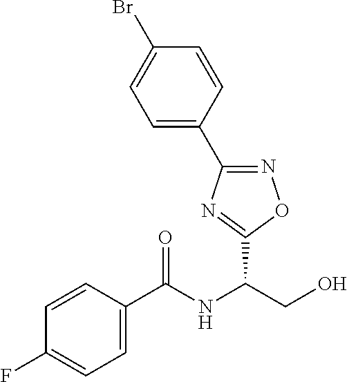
C1(C2=NOC(C(NC(C3=CC=C(F)C=C3)=O)CO)=N2)=CC=C(Br)C=C1
